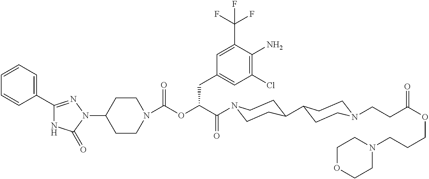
N1(C2CCN(C(=O)OC(C(=O)N3CCC(C4CCN(CCC(OCCCN5CCOCC5)=O)CC4)CC3)CC3=CC(Cl)=C(N)C(C(F)(F)F)=C3)CC2)N=C(C2=CC=CC=C2)NC1=O
